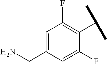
C1=C(CN)C=C(F)C(C(C)C)=C1F
